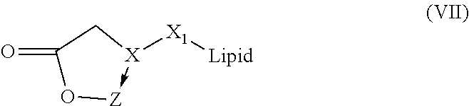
C1(=O)O[Z]-[X]([X1][Lipid])C1
